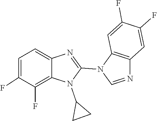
N1(C2CC2)C(N2C=NC3=C2C=C(F)C(F)=C3)=NC2=CC=C(F)C(F)=C12
